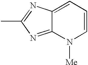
C12=NC(C)=NC1=CC=CN2[Me]
